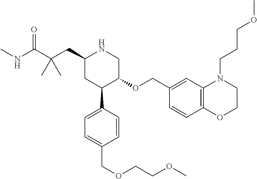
C1(CC(C(NC)=O)(C)C)CC(C2=CC=C(COCCOC)C=C2)C(OCC2=CC3=C(C=C2)OCCN3CCCOC)CN1
